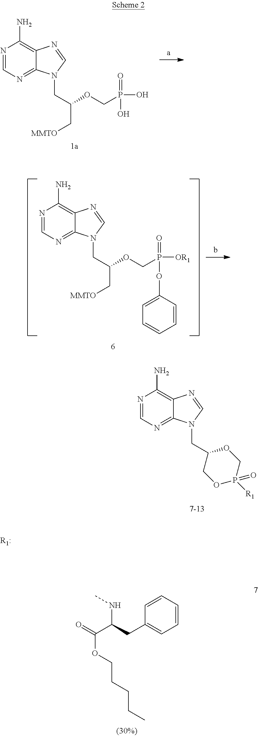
C(C(C[MMTO])OCP(=O)(O)O)N1C2=NC=NC(N)=C2N=C1.C(C(C[MMTO])OCP(=O)([OR1])OC1=CC=CC=C1)N1C2=NC=NC(N)=C2N=C1.C(C1COP(=O)([R1])CO1)N1C2=NC=NC(N)=C2N=C1.C1=CC=CC(CC(C(=O)OCCCCC)NC)=C1
